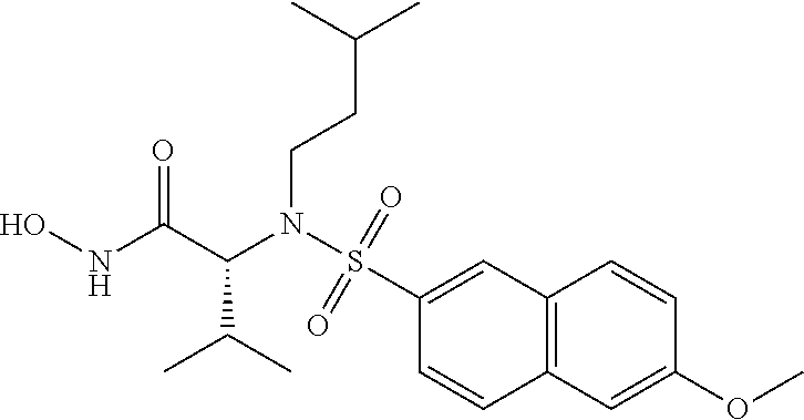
ONC(C(N(S(=O)(=O)C1=CC2=C(C=C(OC)C=C2)C=C1)CCC(C)C)C(C)C)=O
